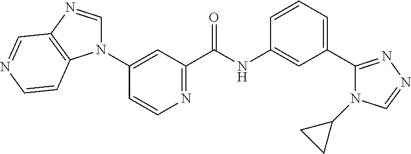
N1=C(C(NC2=CC(C3=NN=CN3C3CC3)=CC=C2)=O)C=C(N2C=NC3=C2C=CN=C3)C=C1
